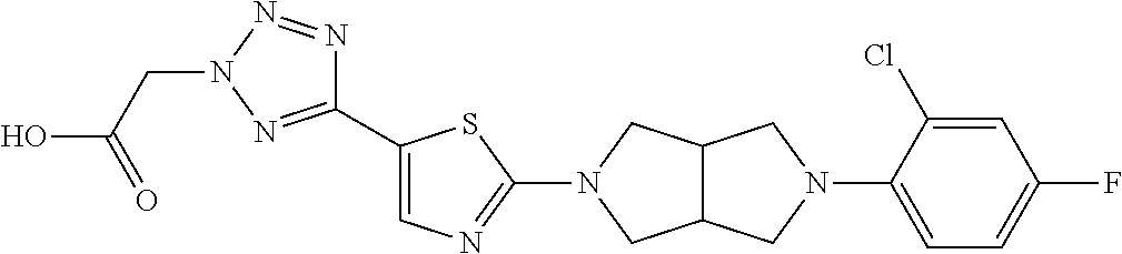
C1(C2=CN=C(N3CC4C(C3)CN(C3=CC=C(F)C=C3Cl)C4)S2)=NN(CC(O)=O)N=N1
